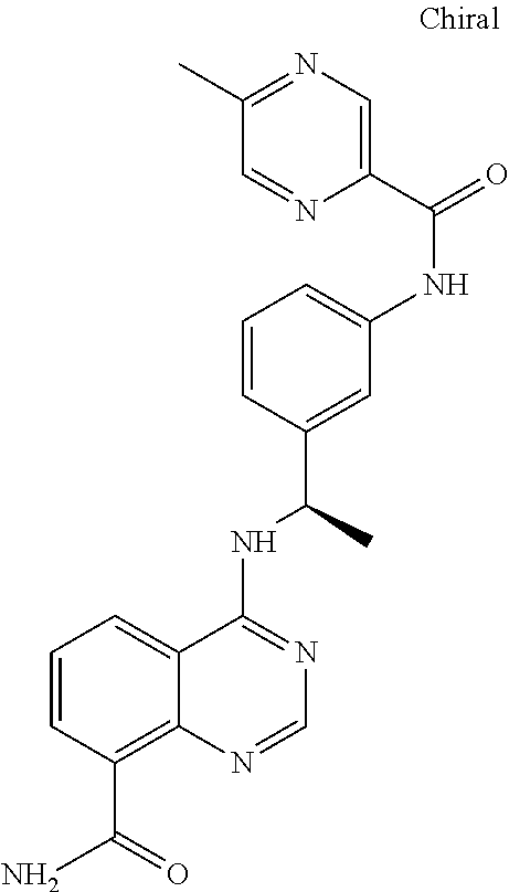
C1=CC(C(N)=O)=C2C(=C1)C(NC(C)C1=CC(NC(=O)C3=CN=C(C)C=N3)=CC=C1)=NC=N2
